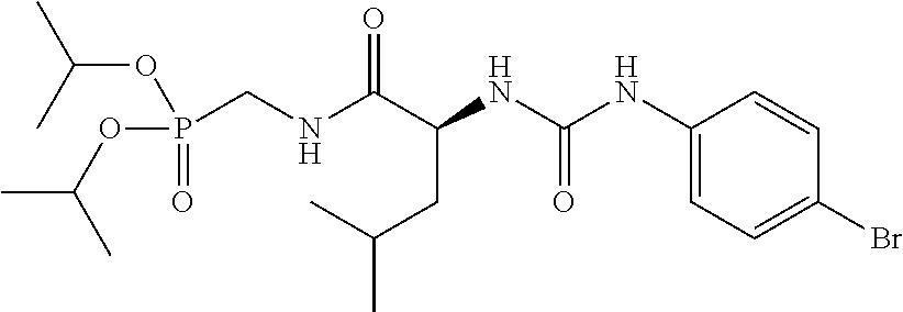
N(C(C(NC(NC1=CC=C(Br)C=C1)=O)CC(C)C)=O)CP(=O)(OC(C)C)OC(C)C
